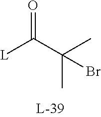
[L]C(C(Br)(C)C)=O
